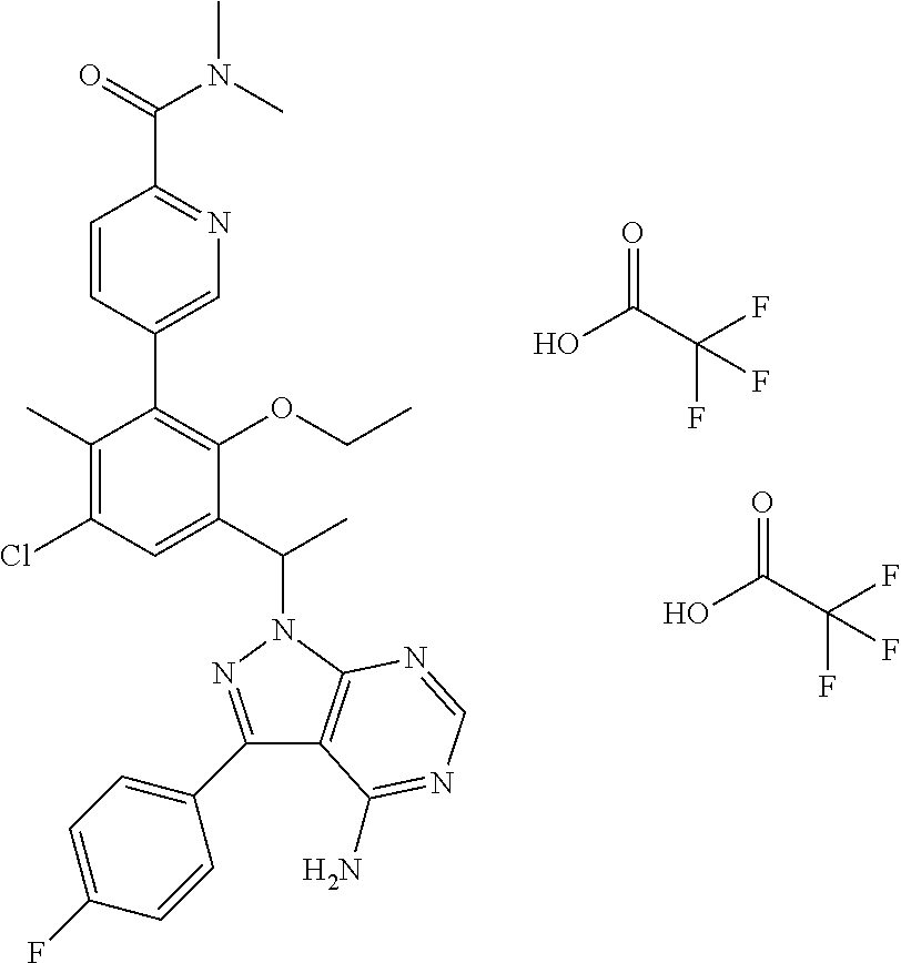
OC(C(F)(F)F)=O.OC(C(F)(F)F)=O.C1(C)=C(Cl)C=C(C(C)N2C3=C(C(C4=CC=C(F)C=C4)=N2)C(N)=NC=N3)C(OCC)=C1C1=CN=C(C(=O)N(C)C)C=C1
